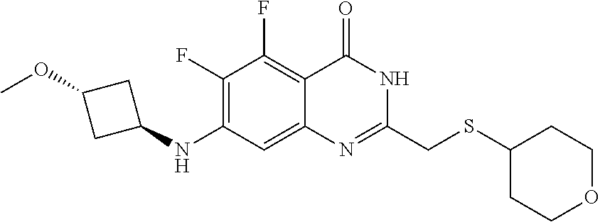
C1(F)=C(NC2CC(OC)C2)C=C2C(=C1F)C(=O)NC(CSC1CCOCC1)=N2
